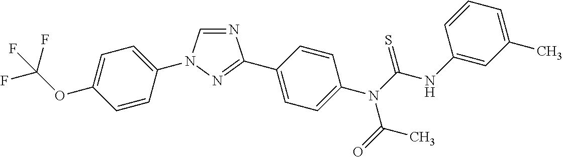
C1=C(OC(F)(F)F)C=CC(N2C=NC(C3=CC=C(N(C(NC4=CC(C)=CC=C4)=S)C(=O)C)C=C3)=N2)=C1
